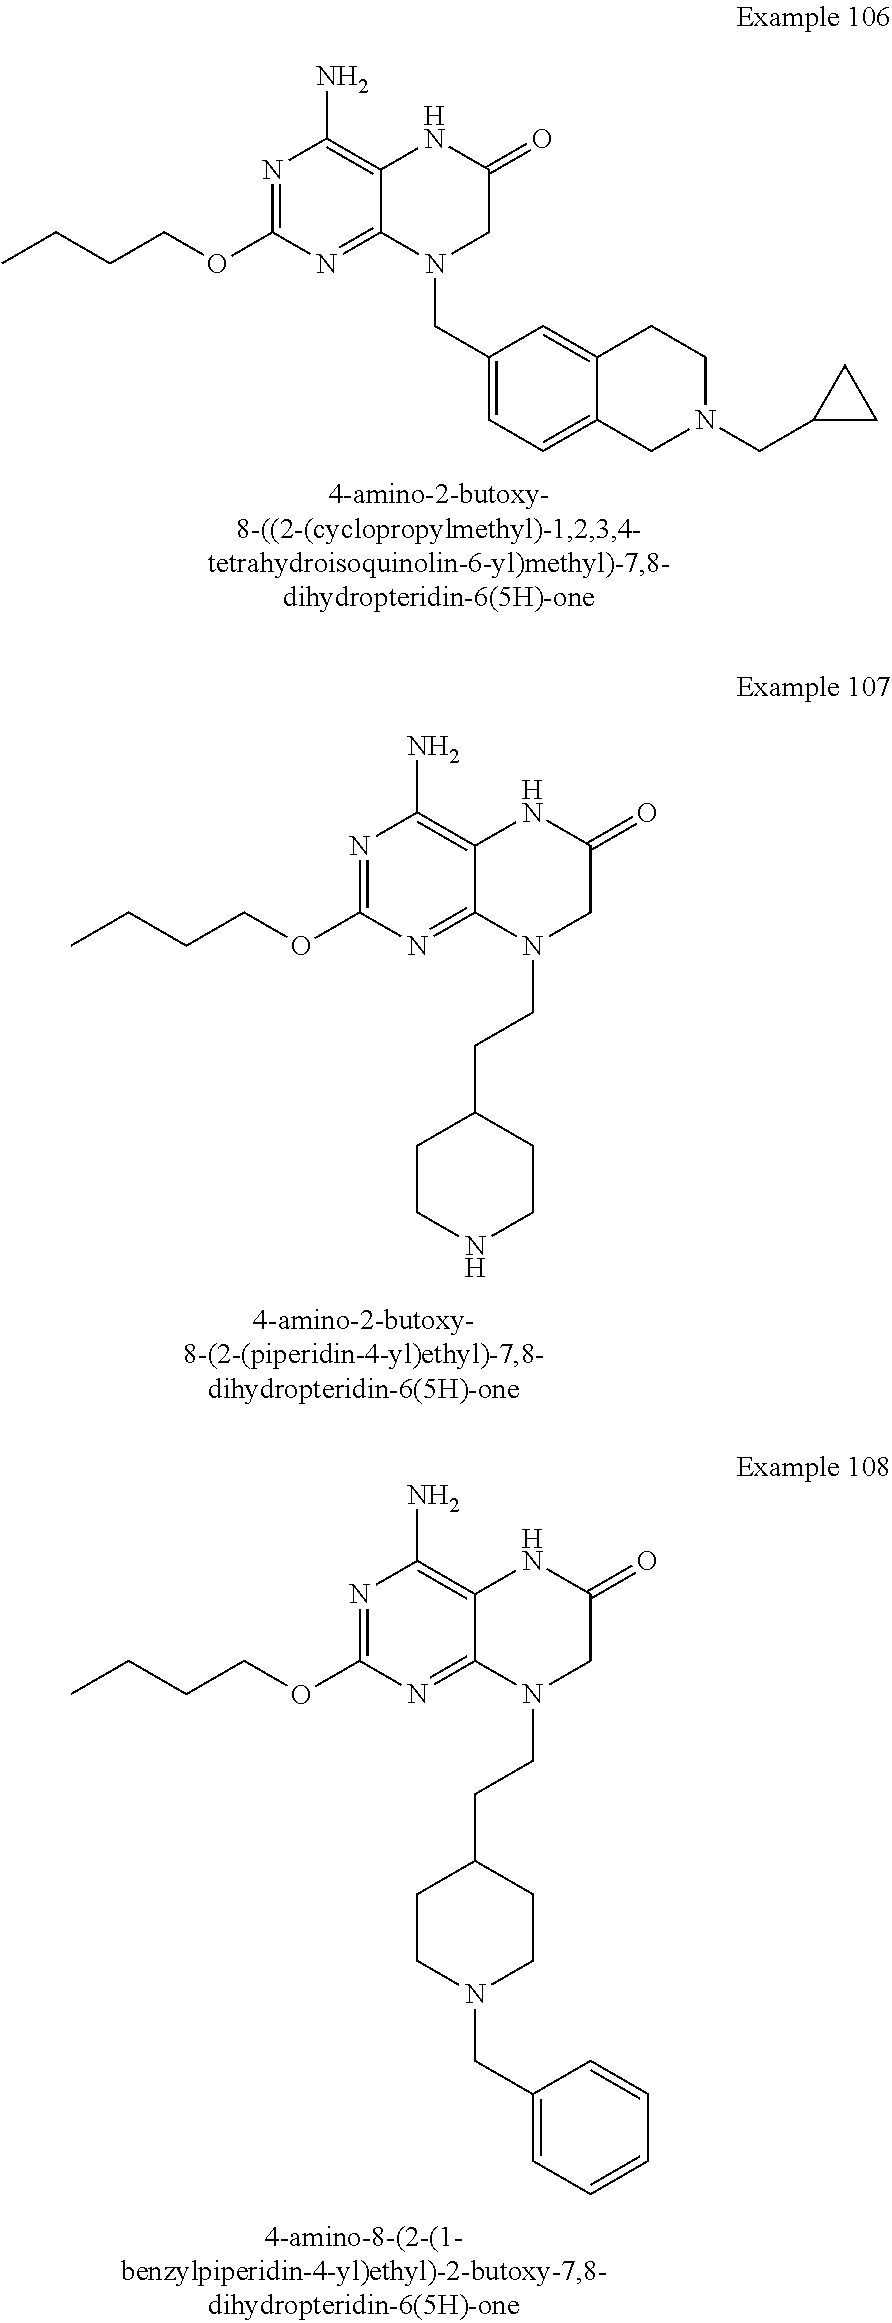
N1=C(OCCCC)N=C2C(=C1N)NC(=O)CN2CC1=CC=C2C(=C1)CCN(CC1CC1)C2.N1=C(OCCCC)N=C2C(=C1N)NC(=O)CN2CCC1CCNCC1.N1=C(OCCCC)N=C2C(=C1N)NC(=O)CN2CCC1CCN(CC2=CC=CC=C2)CC1
